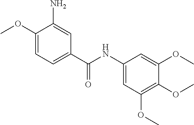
C1(OC)=CC=C(C(=O)NC2=CC(OC)=C(OC)C(OC)=C2)C=C1N
